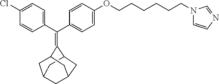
C(C1=CC=C(Cl)C=C1)(C1=CC=C(OCCCCCCN2C=CN=C2)C=C1)=C1C2CC3CC(C2)CC1C3
